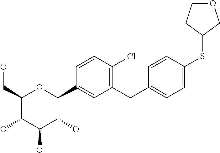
C1(CO)C(O)C(O)C(O)C(C2=CC(CC3=CC=C(SC4COCC4)C=C3)=C(Cl)C=C2)O1
